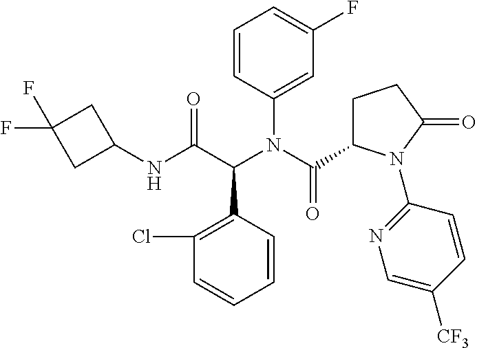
C1=CC(C(C(NC2CC(F)(F)C2)=O)N(C(C2CCC(=O)N2C2=NC=C([CF3])C=C2)=O)C2=CC(F)=CC=C2)=C(Cl)C=C1
